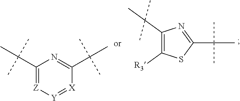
C1(C(C)(C)C)=[Z][Y]=[X]C(C(C)(C)C)=N1.C1(C(C)(C)C)=C([R3])SC(C(C)(C)C)=N1
